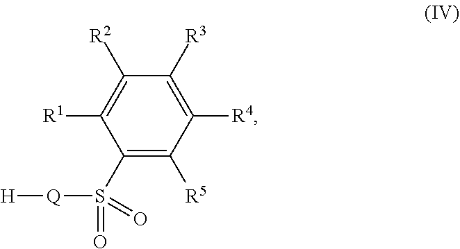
C1(S([Q][H])(=O)=O)=C([R5])C([R4])=C([R3])C([R2])=C1[R1]
